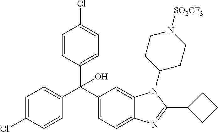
C1=C(Cl)C=CC(C(C2=CC=C3C(=C2)N(C2CCN([SO2CF3])CC2)C(C2CCC2)=N3)(C2=CC=C(Cl)C=C2)O)=C1
